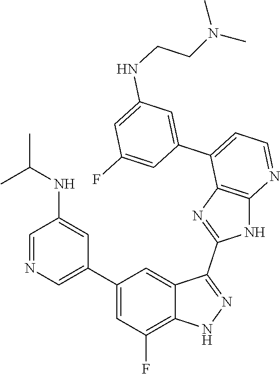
C1=NC=C(C2=CC(F)=C3C(=C2)C(C2=NC4=C(N2)N=CC=C4C2=CC(NCCN(C)C)=CC(F)=C2)=NN3)C=C1NC(C)C
